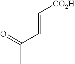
C([CO2H])=CC(C)=O
